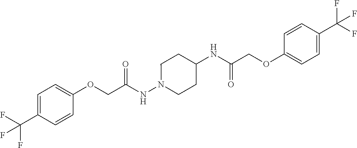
C1=C(C(F)(F)F)C=CC(OCC(NN2CCC(NC(COC3=CC=C(C(F)(F)F)C=C3)=O)CC2)=O)=C1
